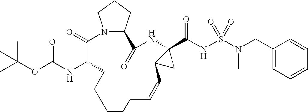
N12C(CCC1)C(=O)NC1(C(NS(=O)(=O)N(CC3=CC=CC=C3)C)=O)C(C1)C=CCCCCCC(NC(OC(C)(C)C)=O)C2=O
